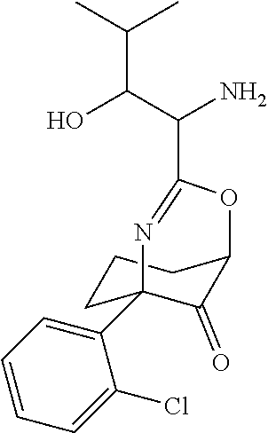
C1(Cl)=CC=CC=C1C12CCCC(C1=O)OC(C(C(O)C(C)C)N)=N2
